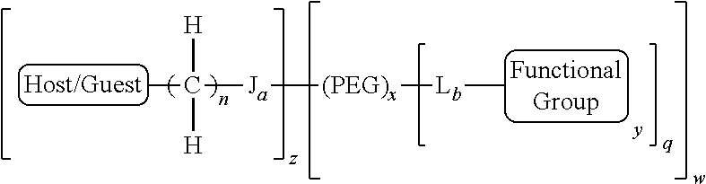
CC([H])([H])[Ja][(PEG)x][Lb]C
